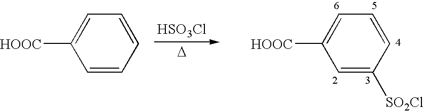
C1=CC=CC=C1[HOOC].[HSO3Cl].[D].C1=C([SO2Cl])C=CC=C1[HOOC]
